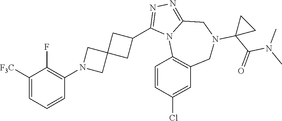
C1=C([F3C])C(F)=C(N2CC3(C2)CC(C2=NN=C4N2C2=C(CN(C5(C(=O)N(C)C)CC5)C4)C=C(Cl)C=C2)C3)C=C1
